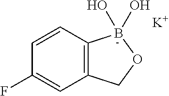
C12=C(C=CC(F)=C1)B(O)(O)OC2.[K]
